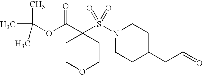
C1COCCC1(C(=O)OC(C)(C)C)S(N1CCC(CC=O)CC1)(=O)=O
